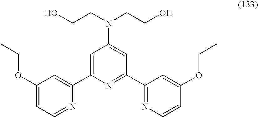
C1=C(C2=CC(OCC)=CC=N2)N=C(C2=NC=CC(OCC)=C2)C=C1N(CCO)CCO
